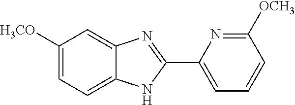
C1([H3CO])=CC=C2C(=C1)N=C(C1=CC=CC([OCH3])=N1)N2
